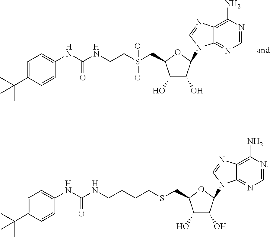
C12=C(N)N=CN=C1N(C1OC(CS(CCNC(NC3=CC=C(C(C)(C)C)C=C3)=O)(=O)=O)C(O)C1O)C=N2.C12=C(N)N=CN=C1N(C1OC(CSCCCCNC(NC3=CC=C(C(C)(C)C)C=C3)=O)C(O)C1O)C=N2
